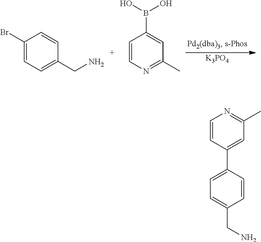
C1(CN)=CC=C(Br)C=C1.C1=C(B(O)O)C=CN=C1C.[K3PO4].C1=CC(C2=CC(C)=NC=C2)=CC=C1CN
